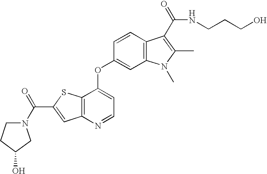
C1(OC2=CC=NC3=C2SC(C(=O)N2CCC(O)C2)=C3)=CC2=C(C=C1)C(C(NCCCO)=O)=C(C)N2C
